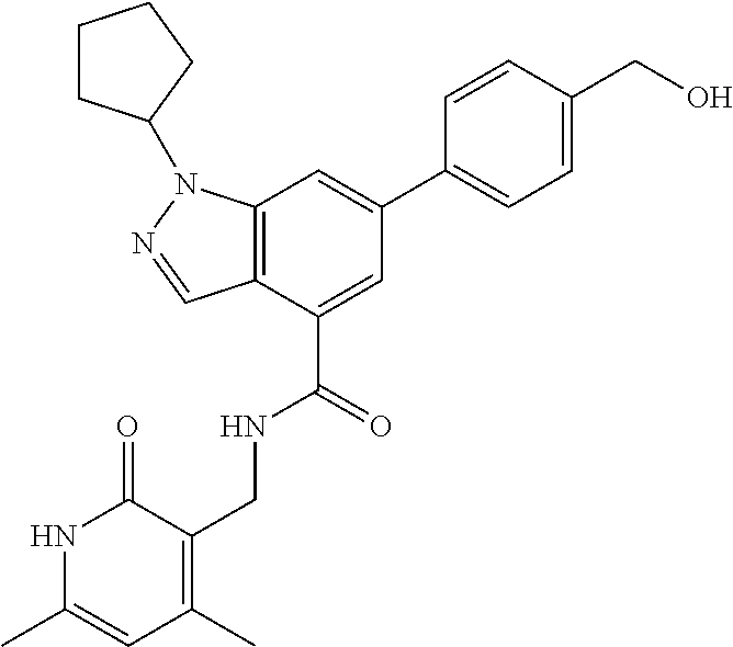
N1C(C)=CC(C)=C(CNC(C2=CC(C3=CC=C(CO)C=C3)=CC3=C2C=NN3C2CCCC2)=O)C1=O
